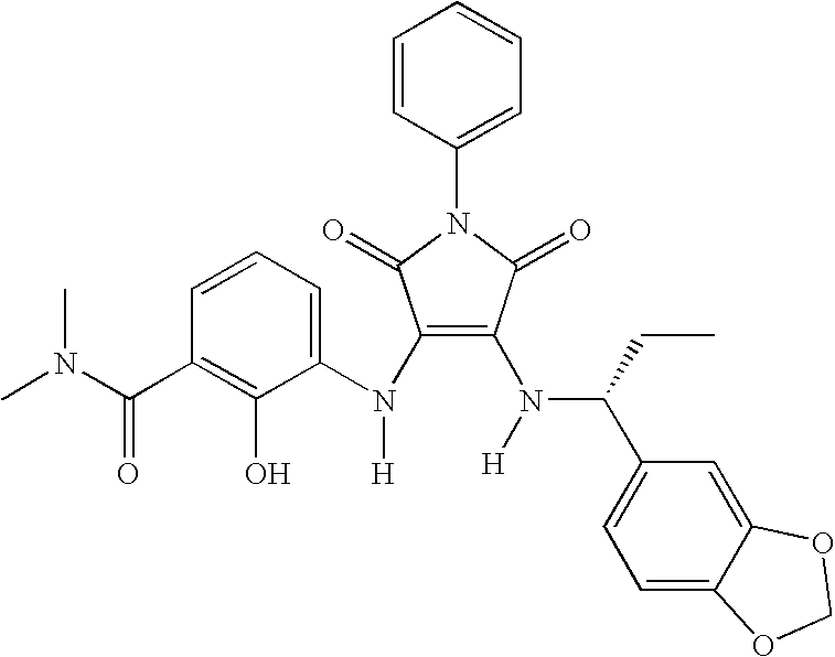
C1(N(C2=CC=CC(C(N(C)C)=O)=C2O)[H])=C(N(C(C2=CC=C3C(=C2)OCO3)CC)[H])C(=O)N(C2=CC=CC=C2)C1=O
